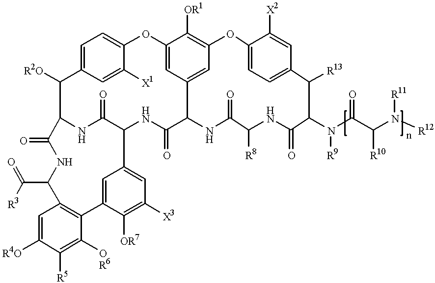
[R2O]C1C2=CC=C(C([X1])=C2)OC2=CC3=CC(=C2[OR1])OC2=CC=C(C=C2[X2])C([R13])C(N(C(C(N([R12])[R11])[R10])=O)[R9])C(=O)NC([R8])C(=O)NC3C(=O)NC2C(=O)NC1C(=O)NC(C([R3])=O)C1=C(C3=CC2=CC([X3])=C3[OR7])C([OR6])=C([R5])C([R4O])=C1
